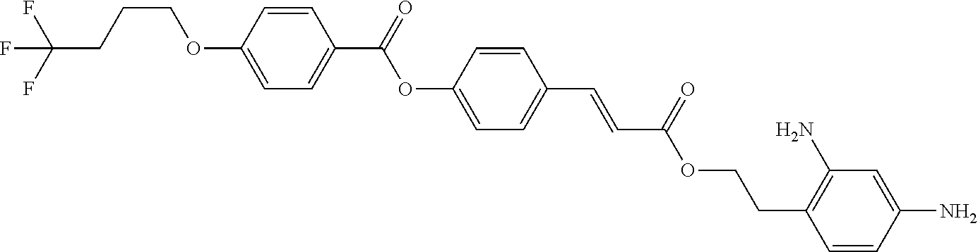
C1(OCCCC(F)(F)F)=CC=C(C(OC2=CC=C(C=CC(OCCC3=C(N)C=C(N)C=C3)=O)C=C2)=O)C=C1
